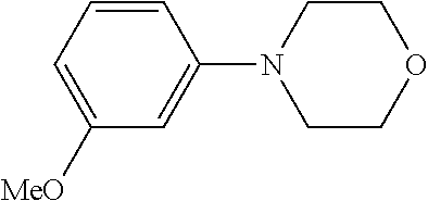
C1([MeO])=CC=CC(N2CCOCC2)=C1
